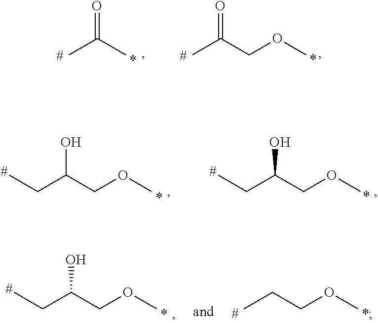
O=C(C)C.O=C(COC)C.OC(COC)CC.OC(COC)CC.C(COC)C.OC(COC)CC
